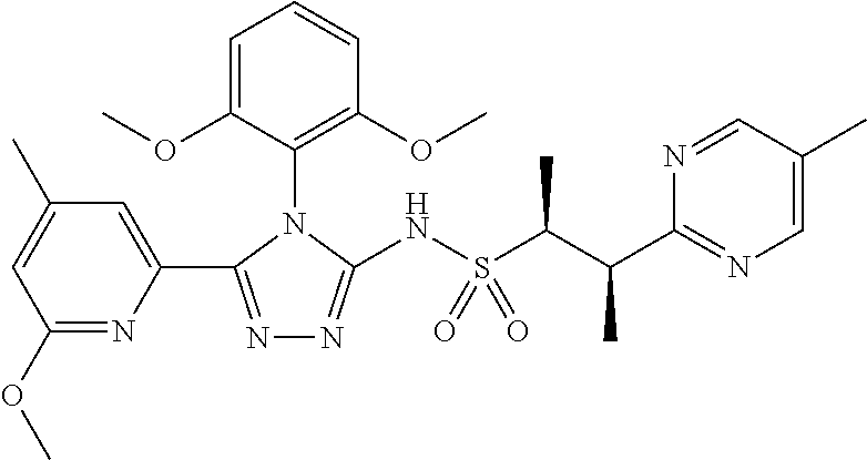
C1=C(C)C=C(C2=NN=C(NS(C(C(C3=NC=C(C)C=N3)C)C)(=O)=O)N2C2=C(OC)C=CC=C2OC)N=C1OC
